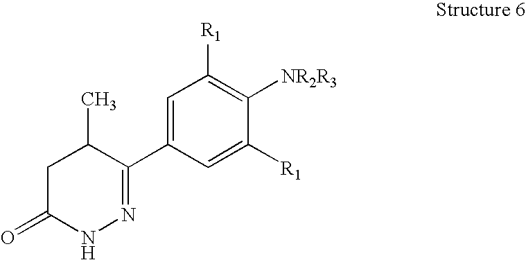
C1(C2=CC([R1])=C([NR2R3])C([R1])=C2)=NNC(=O)CC1C
